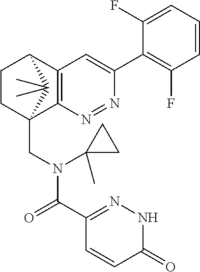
N1=NC2=C(C=C1C1=C(F)C=CC=C1F)C1CCC2(CN(C(=O)C2=NNC(=O)C=C2)C2(C)CC2)C1(C)C
